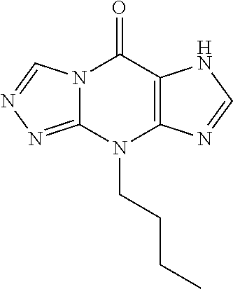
N12C(=NN=C1)N(CCCC)C1=C(C2=O)NC=N1
